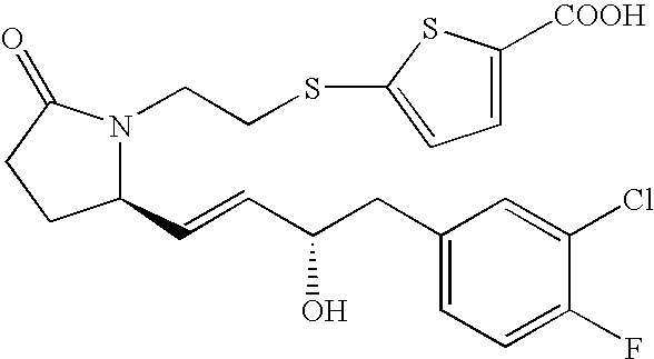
C1(C=CC(CC2=CC=C(F)C(Cl)=C2)O)N(CCSC2=CC=C([COOH])S2)C(=O)CC1
